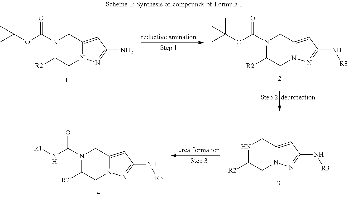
CC(C)(C)OC(=O)N1CC2=CC(N)=NN2CC1[R2].CC(C)(C)OC(=O)N1CC2=CC(N[R3])=NN2CC1[R2].N1CC2=CC(N[R3])=NN2CC1[R2].[R1]NC(=O)N1CC2=CC(N[R3])=NN2CC1[R2]
